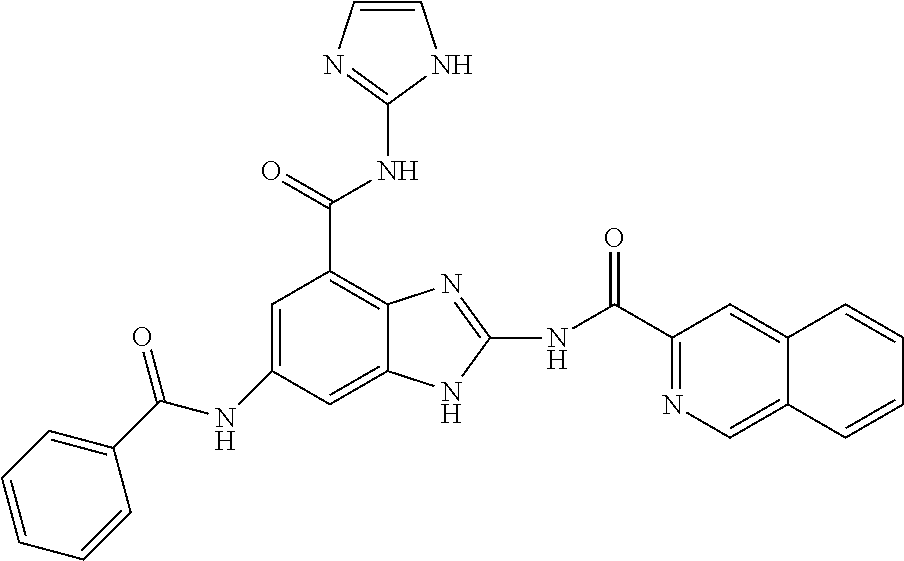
C1=C(NC(C2=CC=CC=C2)=O)C=C2C(=C1C(NC1=NC=CN1)=O)N=C(NC(C1=NC=C3C(=C1)C=CC=C3)=O)N2
